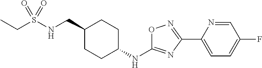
CCS(NCC1CCC(NC2=NC(C3=CC=C(F)C=N3)=NO2)CC1)(=O)=O
